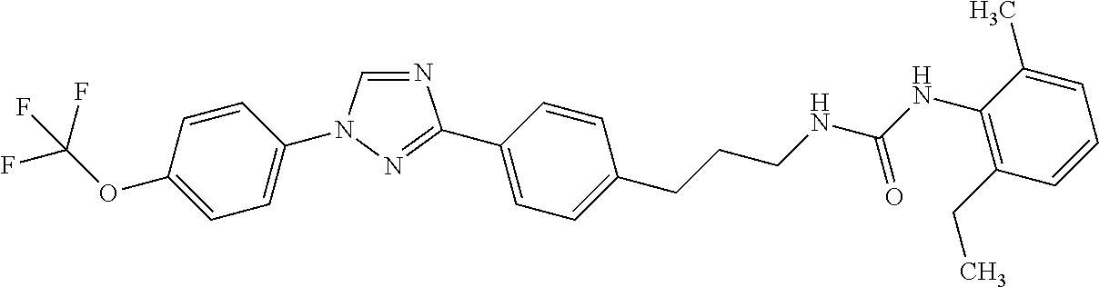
C1=CC(OC(F)(F)F)=CC=C1N1C=NC(C2=CC=C(CCCNC(NC3=C(CC)C=CC=C3C)=O)C=C2)=N1
